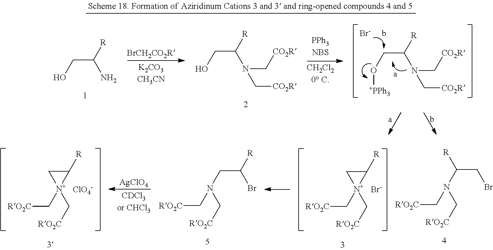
C(CBr)(N(C[RO2C])C[RO2C])[R].C1([R])C[N+]1(C[RO2C])C[RO2C].[Br-].C(C(Br)[R])N(C[RO2C])C[RO2C].[AgClO4].C1([R])C[N+]1(C[RO2C])C[RO2C].[ClO4-].C(C([R])N)O.C(C([R])N(C[CO2R])C[CO2R])O.C(C([R])N(C[CO2R])C[CO2R])O[+PPh3].[Br-]
